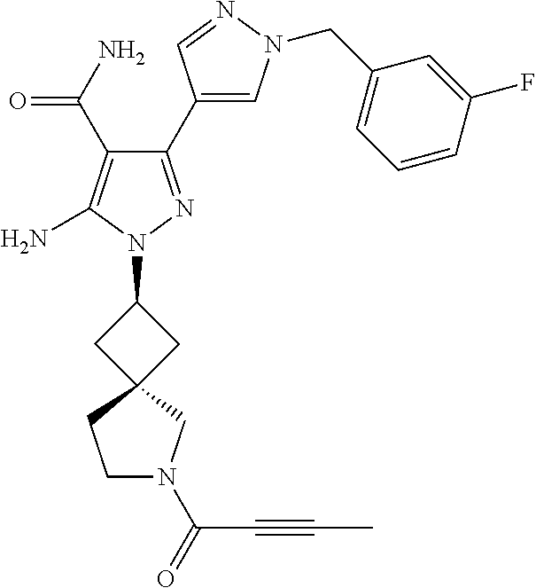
C1(C(=O)N)=C(N)N(C2CC3(C2)CCN(C(=O)C#CC)C3)N=C1C1=CN(CC2=CC=CC(F)=C2)N=C1
